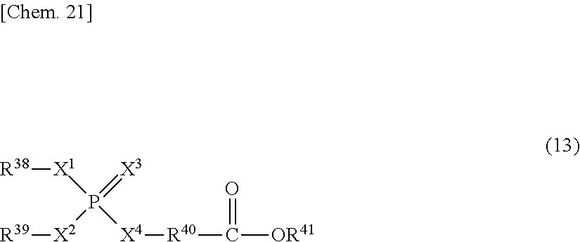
[R38][X1]P(=[X3])([X2][R39])[X4][R40]C(=O)[OR41]
